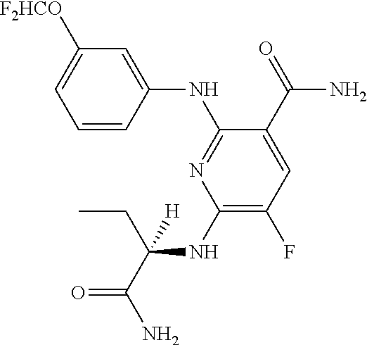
C1=C([F2HCO])C=C(NC2=NC(NC(C(=O)N)(CC)[H])=C(F)C=C2C(=O)N)C=C1
